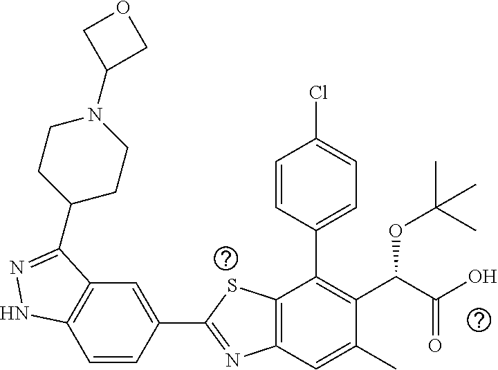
C1=CC(C2=NC3=C(S2)C(C2=CC=C(Cl)C=C2)=C(C(C(O)=O)OC(C)(C)C)C(C)=C3)=CC2=C1NN=C2C1CCN(C2COC2)CC1
